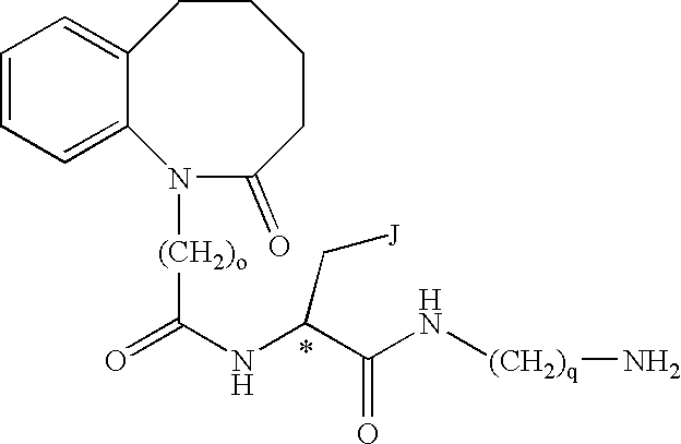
C1=CC=C2C(=C1)N([(CH2)o]C(=O)NC(C(N[(CH2)q]N)=O)C[J])C(=O)CCCC2
